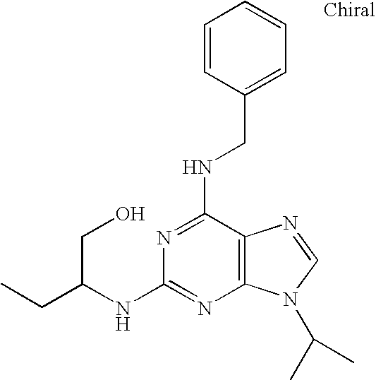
N1=C(NCC2=CC=CC=C2)C2=C(N=C1NC(CC)CO)N(C(C)C)C=N2
